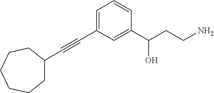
C1=C(C#CC2CCCCCC2)C=C(C(CCN)O)C=C1
